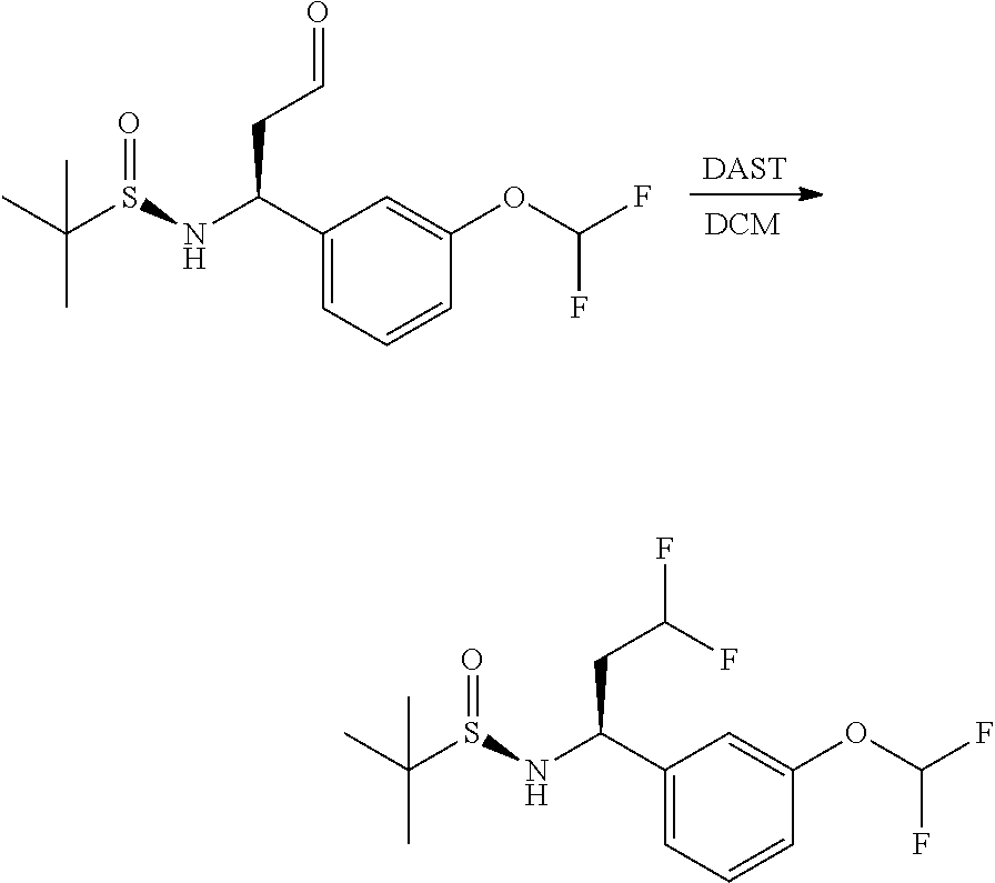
[DAST].C1(C(NS(C(C)(C)C)=O)CC=O)=CC=CC(OC(F)F)=C1.C1(C(NS(C(C)(C)C)=O)CC(F)F)=CC=CC(OC(F)F)=C1
